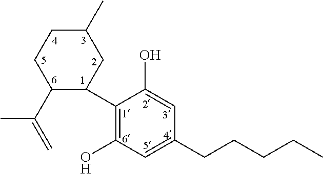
C1(C2CC(C)CCC2C(=C)C)=C(O)C=C(CCCCC)C=C1O
